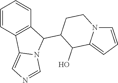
C1=CC2=C(C=C1)C(C1C(O)C3=CC=CN3CC1)N1C2=CN=C1
